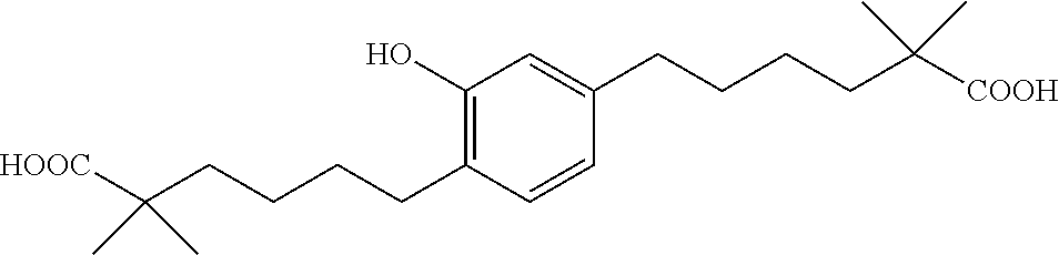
C1=C(CCCCC(C)(C)[COOH])C=CC(CCCCC(C)(C)[HOOC])=C1O
